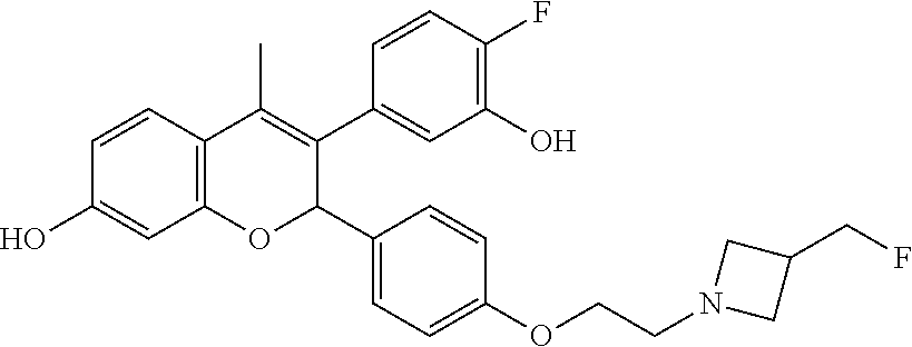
C12=C(C=CC(O)=C1)C(C)=C(C1=CC(O)=C(F)C=C1)C(C1=CC=C(OCCN3CC(CF)C3)C=C1)O2
